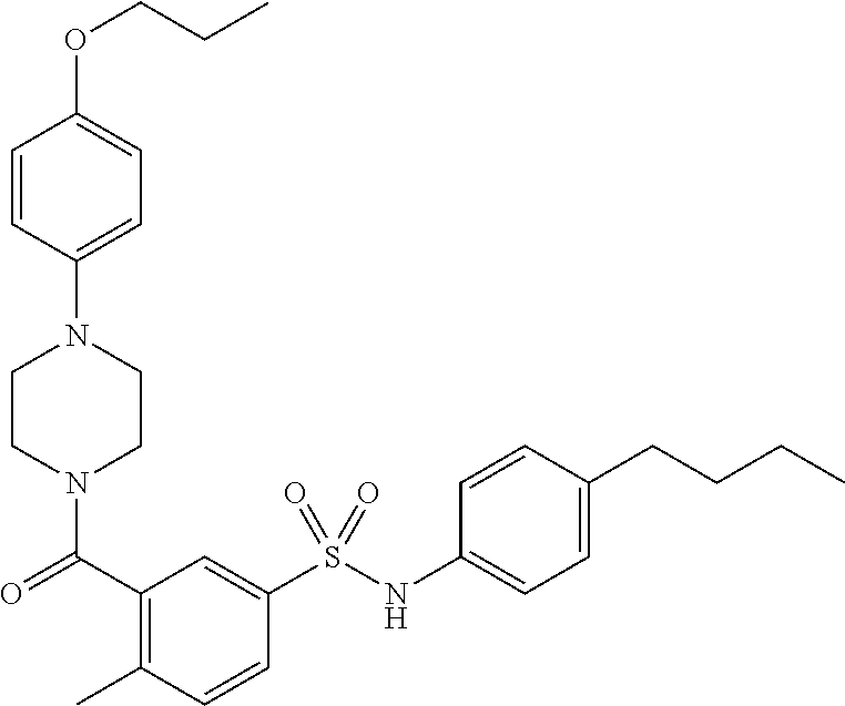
C1=CC(N2CCN(C(C3=C(C)C=CC(S(NC4=CC=C(CCCC)C=C4)(=O)=O)=C3)=O)CC2)=CC=C1OCCC
